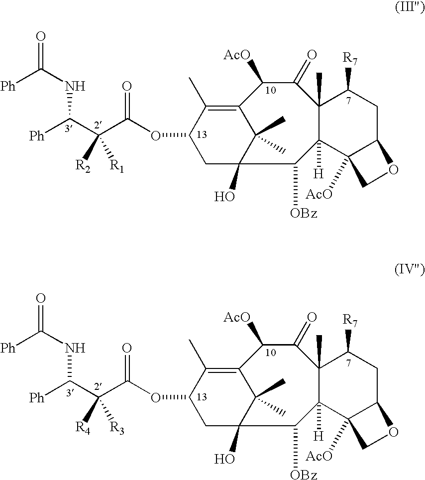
C1(C)=C2C(C)(C)C(O)(CC1OC(C(C([Ph])NC([Ph])=O)([R2])[R1])=O)C([OBz])C1([H])C(C)(C(=O)C2[AcO])C([R7])CC2C1([AcO])CO2.C1(C)=C2C(C)(C)C(O)(CC1OC(C(C([Ph])NC([Ph])=O)([R4])[R3])=O)C([OBz])C1([H])C(C)(C(=O)C2[AcO])C([R7])CC2C1([AcO])CO2
